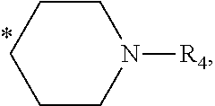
C1CCN([R4])CC1
